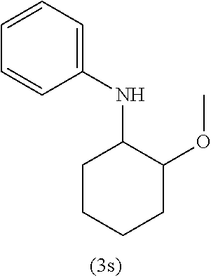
C1(NC2=CC=CC=C2)CCCCC1OC
